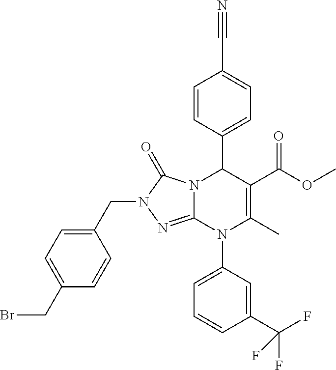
C1=CC(C2N3C(=NN(CC4=CC=C(CBr)C=C4)C3=O)N(C3=CC=CC(C(F)(F)F)=C3)C(C)=C2C(OC)=O)=CC=C1C#N
